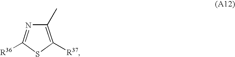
C1(C)=C([R37])SC([R36])=N1
